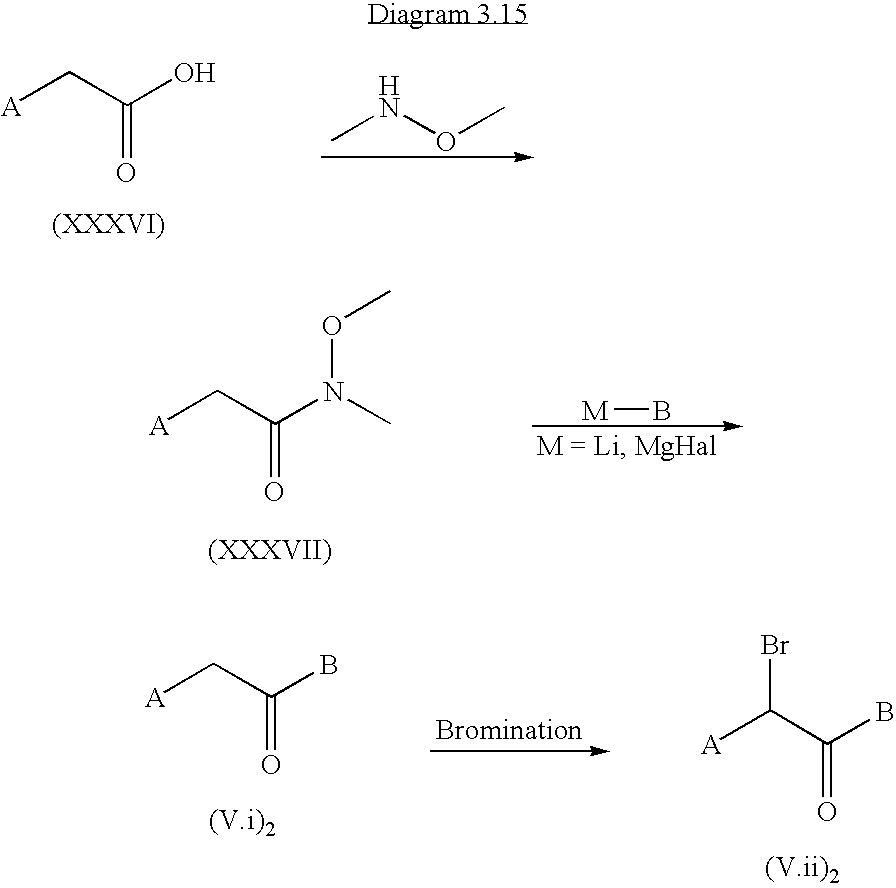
[A]CC(O)=O.CNOC.[A]CC(N(C)OC)=O.[M]B.[A]CC(B)=O.[A]C(C(B)=O)Br
